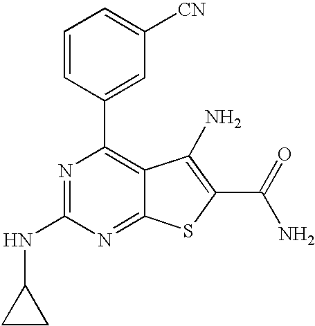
C1=CC(C2=C3C(=NC(NC4CC4)=N2)SC(C(N)=O)=C3N)=CC([CN])=C1
